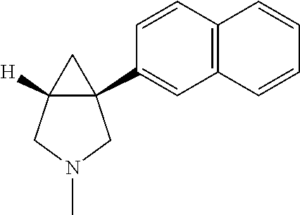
C12(C3=CC4=C(C=C3)C=CC=C4)C([H])(CN(C)C1)C2
